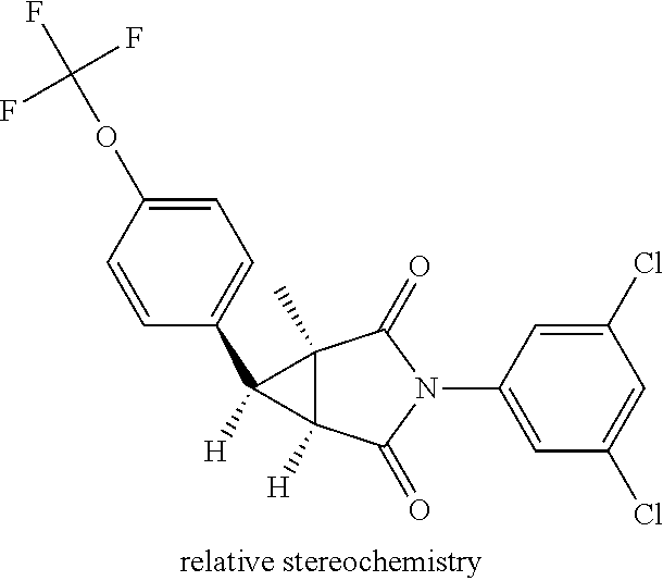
C1(Cl)=CC(N2C(=O)C3(C)C([H])(C2=O)C3([H])C2=CC=C(OC(F)(F)F)C=C2)=CC(Cl)=C1
